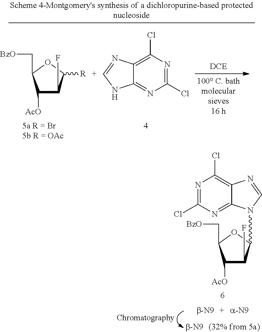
C1([AcO])C(F)C([R])OC1C[BzO].C1(Cl)=NC(Cl)=C2C(=N1)NC=N2.C1([AcO])C(F)C(N2C3=NC(Cl)=NC(Cl)=C3N=C2)OC1C[BzO]
